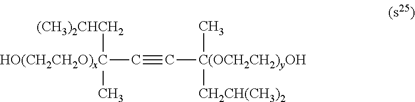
C(#C[C(OCH2CH2)yOH]([CH2CH(CH3)2])C)[HO(CH2CH2O)xC](C)[(CH3)2CHCH2]
